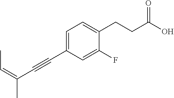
C1=C(C#CC(C)=CC)C=C(F)C(CCC(O)=O)=C1
